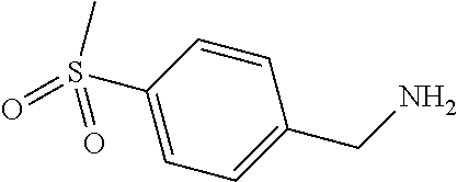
C1(S(C)(=O)=O)=CC=C(CN)C=C1
